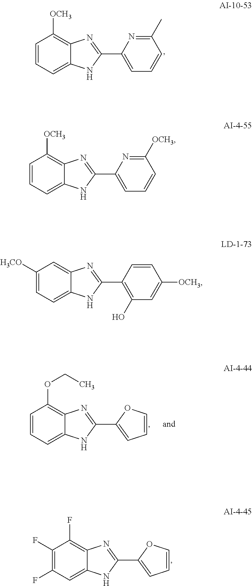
C1=CC=C2C(=C1[OCH3])N=C(C1=CC=CC(C)=N1)N2.C1=CC=C2C(=C1[OCH3])N=C(C1=CC=CC([OCH3])=N1)N2.C1([H3CO])=CC=C2C(=C1)N=C(C1=C(O)C=C([OCH3])C=C1)N2.C1(F)=C(F)C=C2C(=C1F)N=C(C1=CC=CO1)N2.C1=CC=C2C(=C1OCC)N=C(C1=CC=CO1)N2
